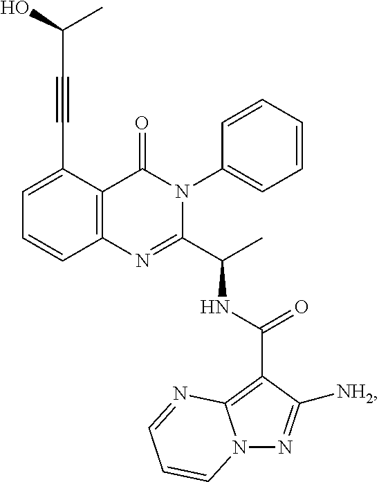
C(#CC1=CC=CC2=C1C(=O)N(C1=CC=CC=C1)C(C(C)NC(C1=C3N(N=C1[NH2])C=CC=N3)=O)=N2)C(C)O
